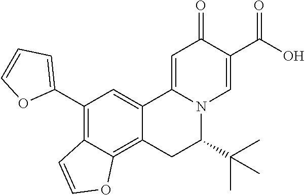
C12=CC(C3=CC=CO3)=C3C(=C1CC(C(C)(C)C)N1C2=CC(=O)C(C(O)=O)=C1)OC=C3
